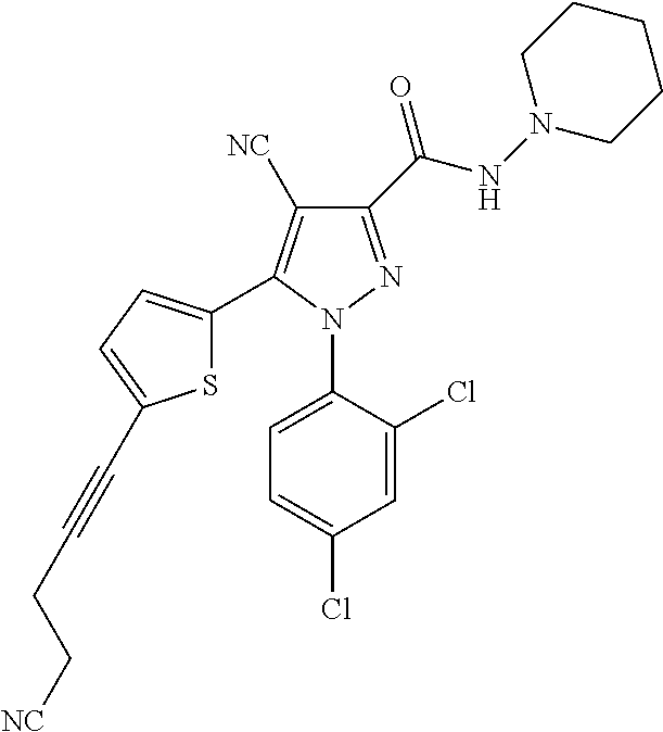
C1(C(NN2CCCCC2)=O)=NN(C2=CC=C(Cl)C=C2Cl)C(C2=CC=C(C#CCC[NC])S2)=C1[NC]
